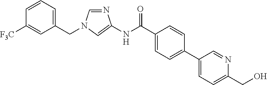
C1(CN2C=NC(NC(C3=CC=C(C4=CC=C(CO)N=C4)C=C3)=O)=C2)=CC=CC([F3C])=C1
